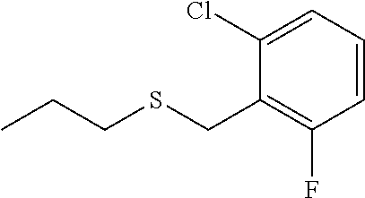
CCCSCC1=C(F)C=CC=C1Cl
